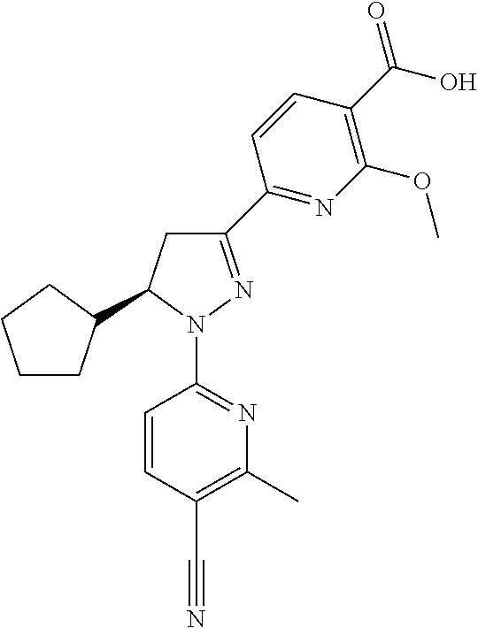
C1CC(C2CC(C3=NC(OC)=C(C(O)=O)C=C3)=NN2C2=NC(C)=C(C#N)C=C2)CC1
